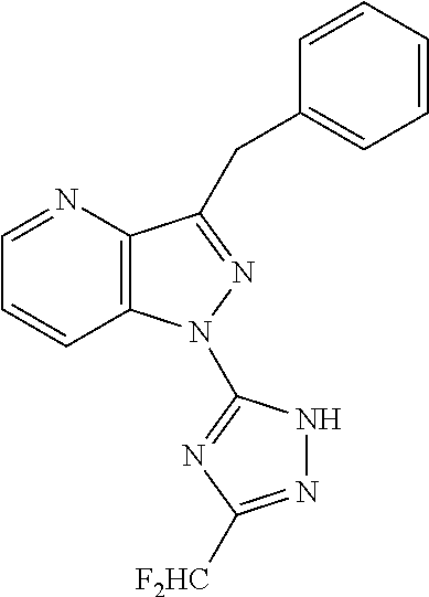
C12=C(N=CC=C1)C(CC1=CC=CC=C1)=NN2C1=NC([F2HC])=NN1
